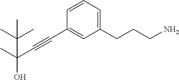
C1=CC=C(CCCN)C=C1C#CC(O)(C(C)(C)C)C
